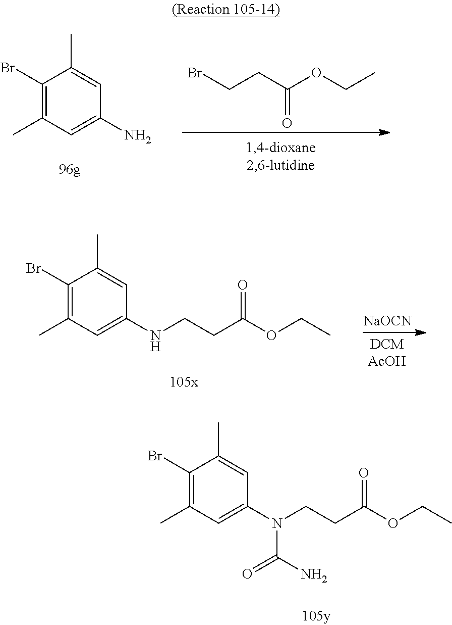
C1(Br)=C(C)C=C(N)C=C1C.C(CC(OCC)=O)Br.C1(Br)=C(C)C=C(NCCC(OCC)=O)C=C1C.[NaOCN].C1(Br)=C(C)C=C(N(CCC(OCC)=O)C(N)=O)C=C1C
